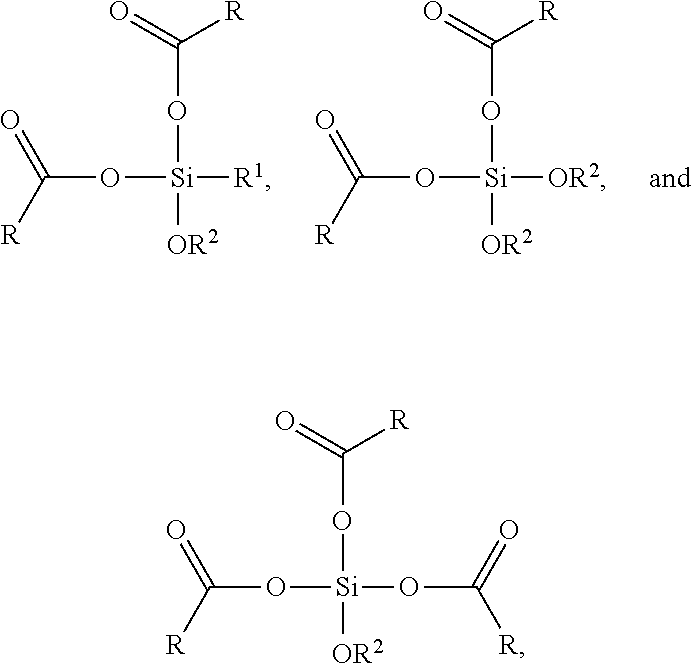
C(O[Si]([OR2])([R1])OC(=O)[R])(=O)[R].C(O[Si]([OR2])([OR2])OC(=O)[R])(=O)[R].C(O[Si]([OR2])(OC([R])=O)OC(=O)[R])(=O)[R]
